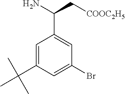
C1=C(C(C)(C)C)C=C(Br)C=C1C(N)C[COOC2H5]
